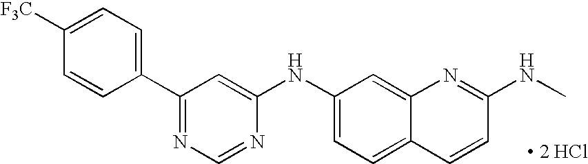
C1=C([F3C])C=CC(C2=NC=NC(NC3=CC=C4C(=C3)N=C(NC)C=C4)=C2)=C1.[ 2 HCl]
